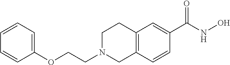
O(CCN1CC2=C(CC1)C=C(C(NO)=O)C=C2)C1=CC=CC=C1
